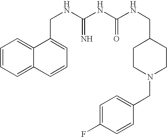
C1=CC=C2C(=C1)C(CNC(NC(NCC1CCN(CC3=CC=C(F)C=C3)CC1)=O)=N)=CC=C2
